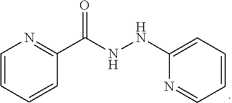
C1=CC=C(NNC(C2=NC=CC=C2)=O)N=C1
